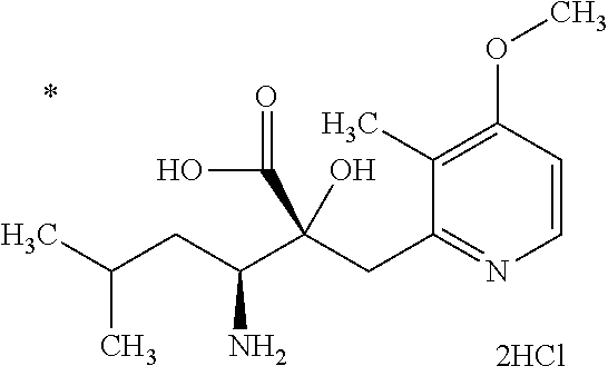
C1=CC(OC)=C(C)C(CC(C(CC(C)C)N)(C(=O)O)O)=N1
